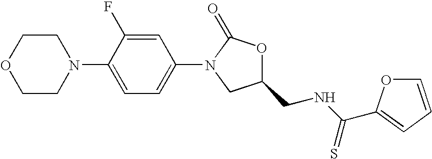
C1N(C2=CC=C(N3CC(CNC(=S)C4=CC=CO4)OC3=O)C=C2F)CCOC1
